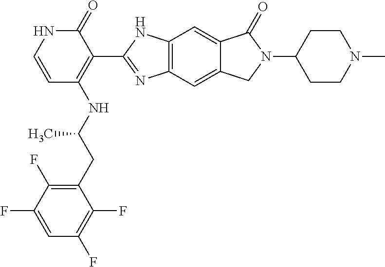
C1(CC(NC2=C(C3=NC4=C(C=C5C(=C4)CN(C4CCN(C)CC4)C5=O)N3)C(=O)NC=C2)C)=C(F)C(F)=CC(F)=C1F
